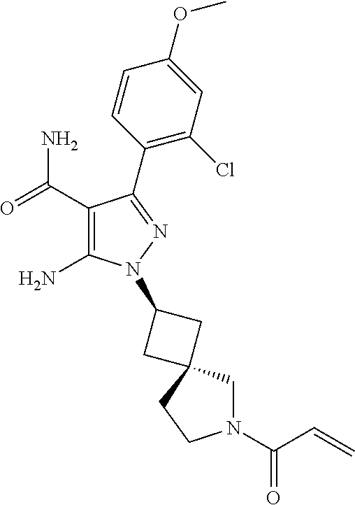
C1(C(=O)N)=C(N)N(C2CC3(C2)CN(C(C=C)=O)CC3)N=C1C1=C(Cl)C=C(OC)C=C1
